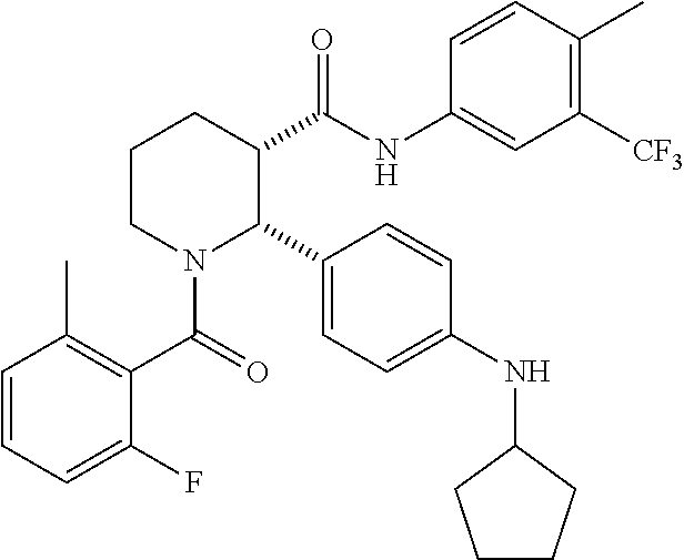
C1=CC=C(F)C(C(=O)N2C(C3=CC=C(NC4CCCC4)C=C3)C(C(NC3=CC([CF3])=C(C)C=C3)=O)CCC2)=C1C
